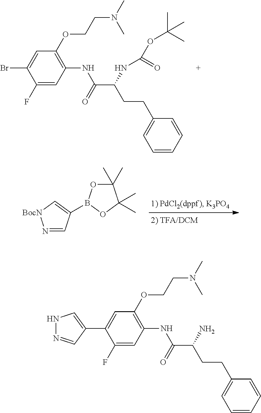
C1(F)=CC(NC(C(CCC2=CC=CC=C2)NC(=O)OC(C)(C)C)=O)=C(OCCN(C)C)C=C1Br.N1=CC(B2OC(C)(C)C(C)(C)O2)=C[BocN]1.C1(F)=CC(NC(C(CCC2=CC=CC=C2)N)=O)=C(OCCN(C)C)C=C1C1=CNN=C1
